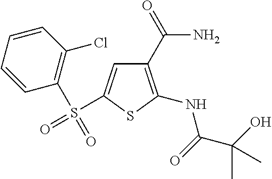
C1(C(N)=O)=C(NC(C(O)(C)C)=O)SC(S(=O)(C2=C(Cl)C=CC=C2)=O)=C1
